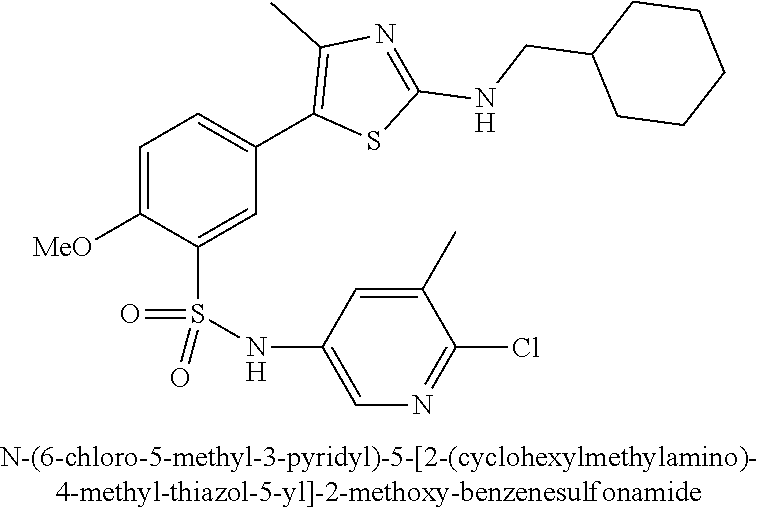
C1=C([OMe])C(S(NC2=CN=C(Cl)C(C)=C2)(=O)=O)=CC(C2=C(C)N=C(NCC3CCCCC3)S2)=C1
